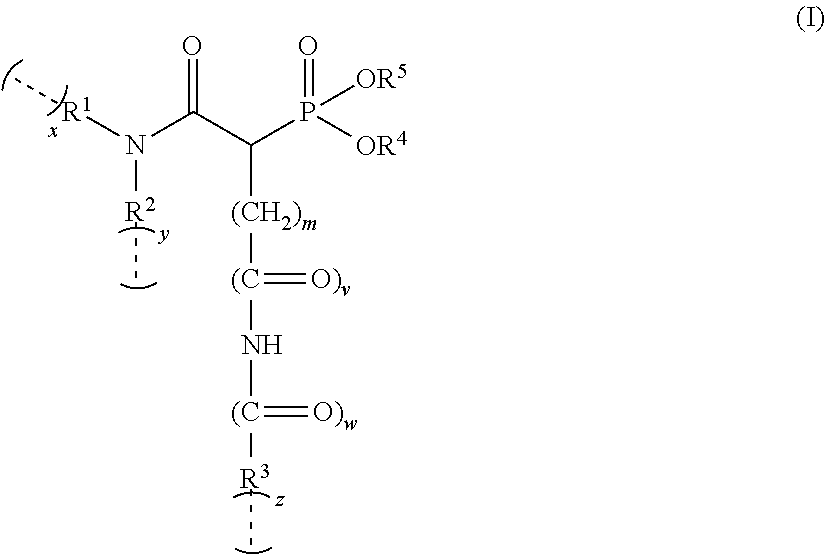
[R1](N(C(C(P([OR4])(=O)[OR5])[(CH2)m][(C](=[O)v])N[(C](=[O)w])[R3]C)=O)[R2]C)C
